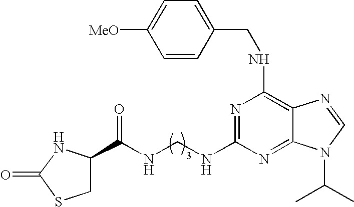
C1(=O)SCC(C(NCNC2=NC(NCC3=CC=C([MeO])C=C3)=C3C(=N2)N(C(C)C)C=N3)=O)N1
